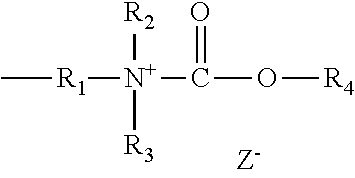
C[R1][N+]([R3])([R2])C(O[R4])=O
